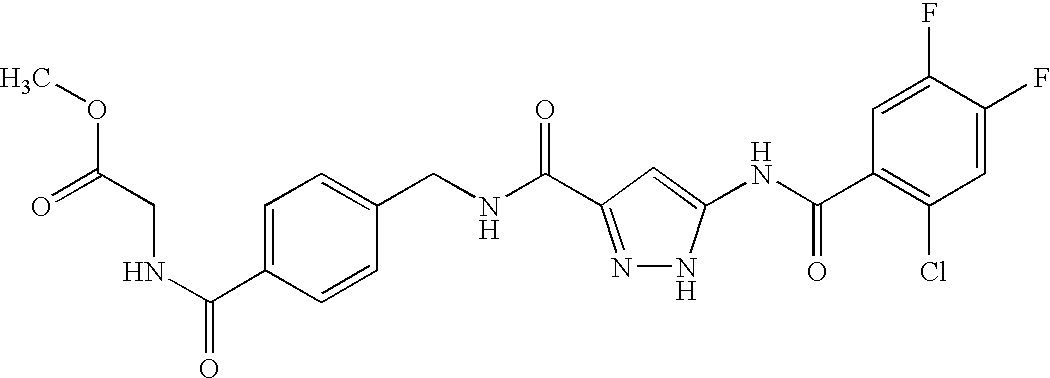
C(NC(=O)C1=NNC(NC(C2=C(Cl)C=C(F)C(F)=C2)=O)=C1)C1=CC=C(C(NCC(OC)=O)=O)C=C1
